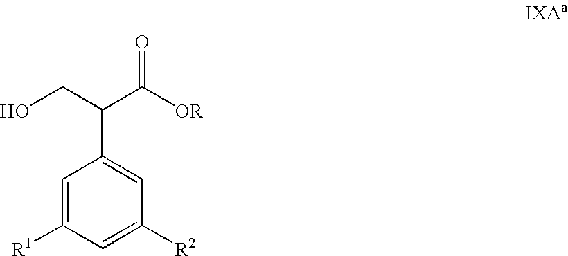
C1=C([R1])C=C([R2])C=C1C(CO)C([OR])=O
